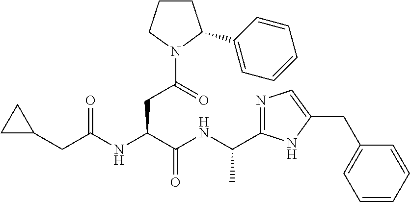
C(NC(C(NC(CC1CC1)=O)CC(N1C(C2=CC=CC=C2)CCC1)=O)=O)(C)C1=NC=C(CC2=CC=CC=C2)N1
